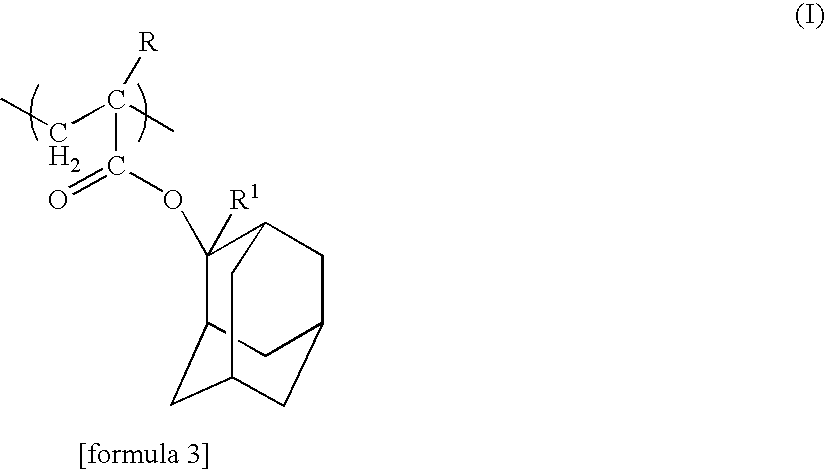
C1([R1])(OC(C(CC)(C)[R])=O)C2CC3CC(CC1C3)C2
